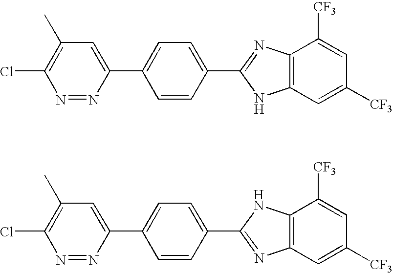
C1=C(C2=CC=C(C3=NC4=C(N3)C=C([CF3])C=C4[CF3])C=C2)N=NC(Cl)=C1C.C1=C(C2=CC=C(C3=NC4=C(N3)C([CF3])=CC([CF3])=C4)C=C2)N=NC(Cl)=C1C
